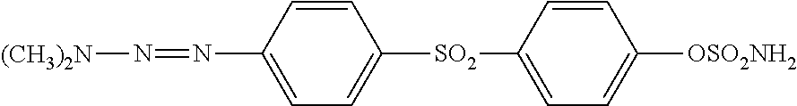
C1=CC(N=N[(CH3)2N])=CC=C1[SO2]C1=CC=C([OSO2NH2])C=C1
